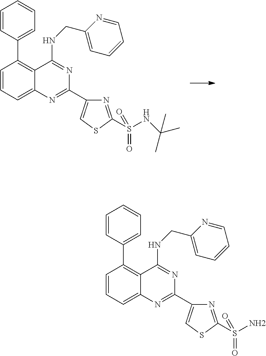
C1(C2=C3C(=CC=C2)N=C(C2=CSC(S(NC(C)(C)C)(=O)=O)=N2)N=C3NCC2=CC=CC=N2)=CC=CC=C1.C1(C2=C3C(=CC=C2)N=C(C2=CSC(S(N)(=O)=O)=N2)N=C3NCC2=CC=CC=N2)=CC=CC=C1
